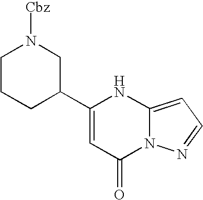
C1CCC(C2=CC(=O)N3C(=CC=N3)N2)CN1[Cbz]
